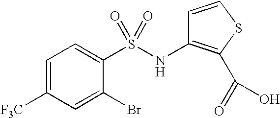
C1=C([F3C])C=C(Br)C(S(NC2=C(C(=O)O)SC=C2)(=O)=O)=C1
